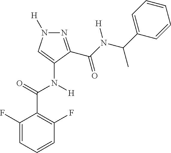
N1=C(C(N([H])C(C2=CC=CC=C2)C)=O)C(N([H])C(C2=C(F)C=CC=C2F)=O)=CN1[H]
